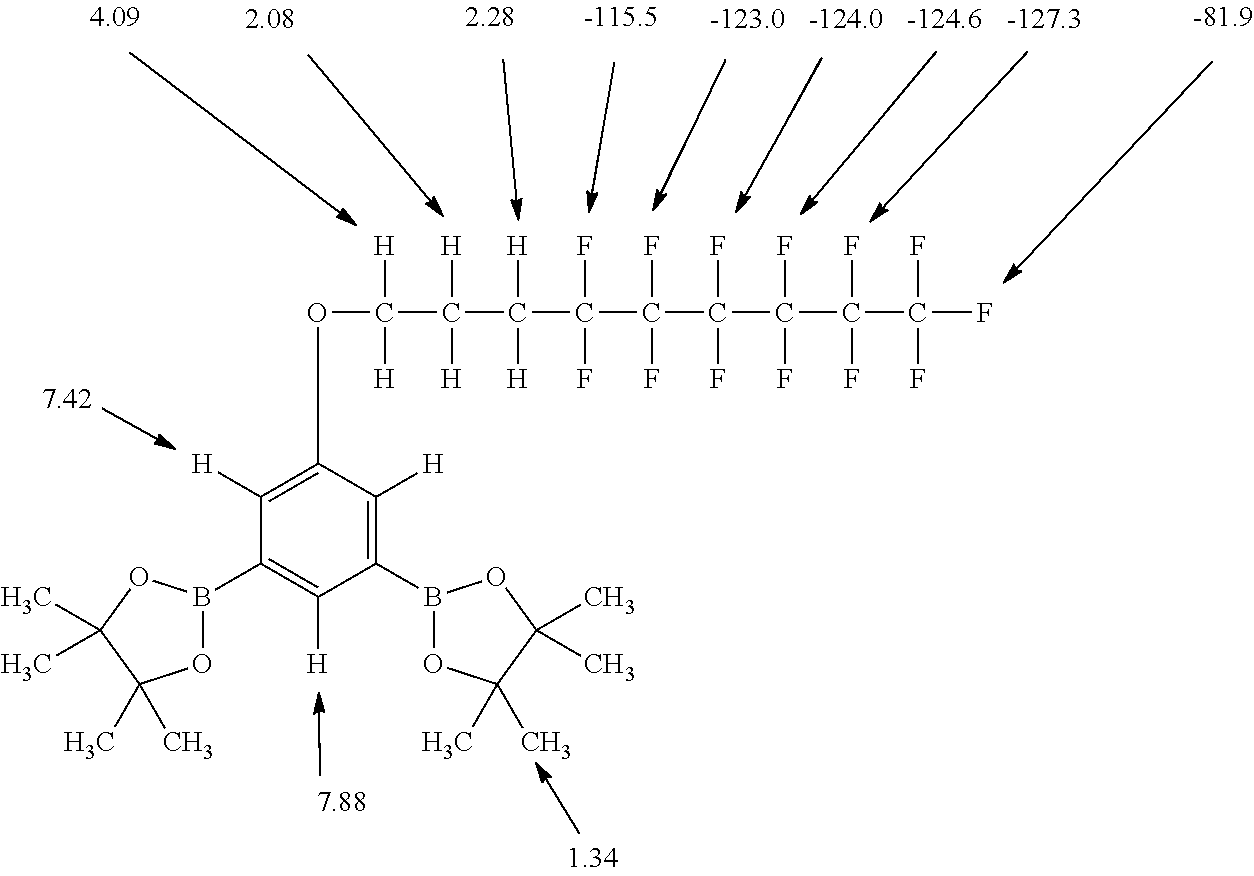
C1([H])=C(OC(C(C(C(C(C(C(C(C(F)(F)F)(F)F)(F)F)(F)F)(F)F)(F)F)([H])[H])([H])[H])([H])[H])C([H])=C(B2OC(C)(C)C(C)(C)O2)C([H])=C1B1OC(C)(C)C(C)(C)O1
